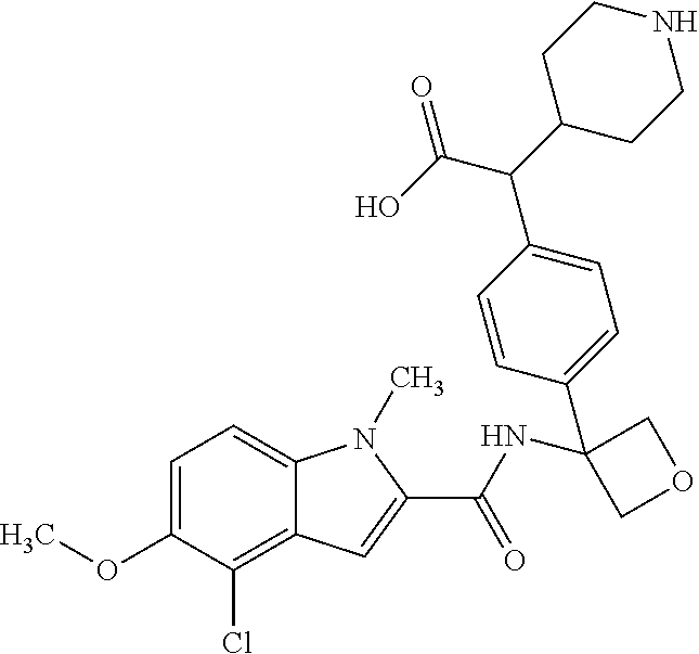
COC1=CC=C2C(=C1Cl)C=C(C(NC1(C3=CC=C(C(C4CCNCC4)C(O)=O)C=C3)COC1)=O)N2C
